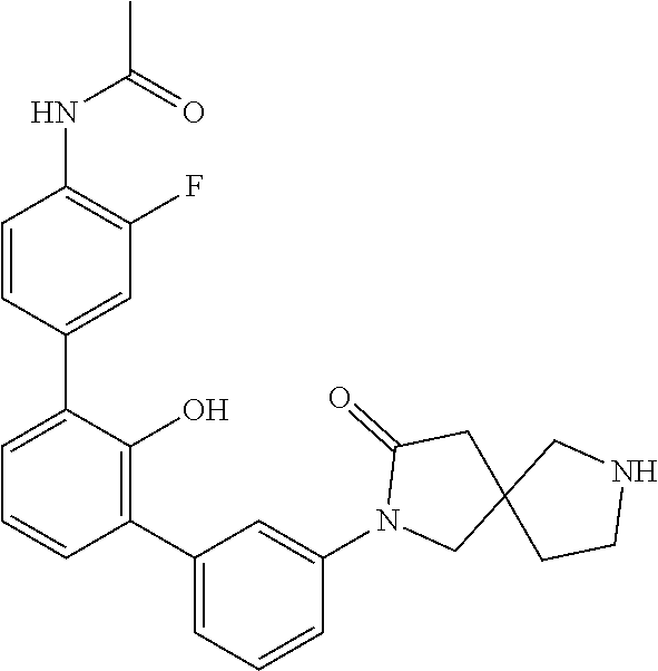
CC(=O)NC1=C(F)C=C(C2=CC=CC(C3=CC=CC(N4CC5(CC4=O)CCNC5)=C3)=C2O)C=C1
